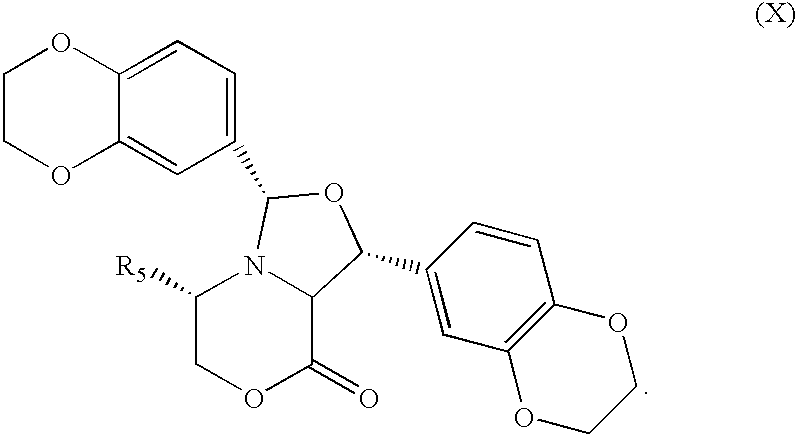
C1COC2=CC(C3N4C([R5])COC(=O)C4C(C4=CC5=C(C=C4)OCCO5)O3)=CC=C2O1
